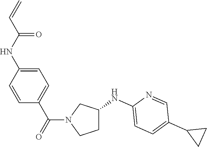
C1C(NC2=CC=C(C3CC3)C=N2)CN(C(C2=CC=C(NC(C=C)=O)C=C2)=O)C1
